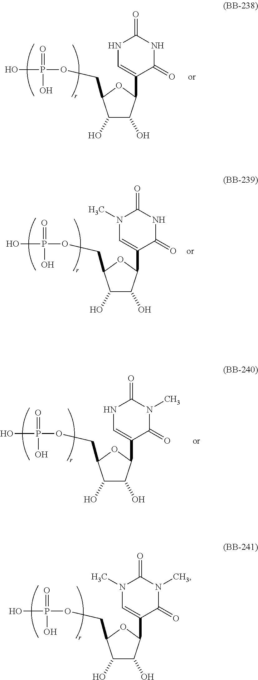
C1(O)C(O)C(C2=CNC(=O)NC2=O)OC1COP(O)(=O)O.C1(O)C(O)C(C2=CN(C)C(=O)N(C)C2=O)OC1COP(O)(=O)O.C1(O)C(O)C(C2=CN(C)C(=O)NC2=O)OC1COP(O)(=O)O.C1(O)C(O)C(C2=CNC(=O)N(C)C2=O)OC1COP(O)(=O)O
